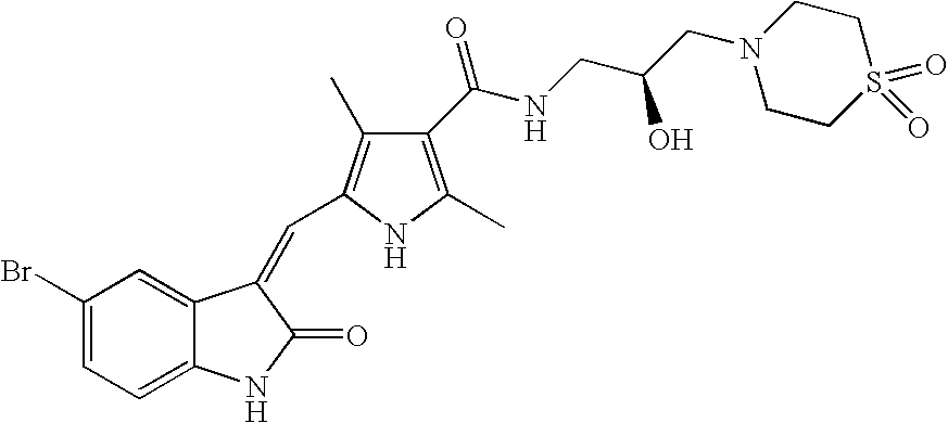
C1=C(Br)C=C2C(=C1)NC(=O)C2=CC1=C(C)C(C(NCC(CN2CCS(=O)(=O)CC2)O)=O)=C(C)N1
